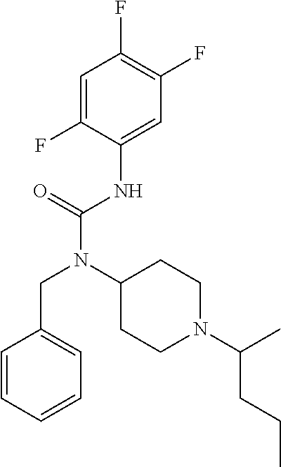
C1=C(F)C(NC(N(C2CCN(C(C)CCC)CC2)CC2=CC=CC=C2)=O)=CC(F)=C1F
